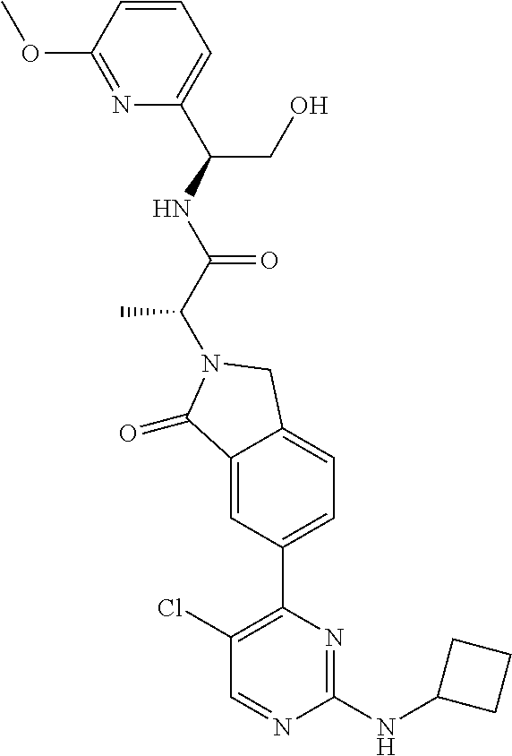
C1(=O)C2=CC(C3=C(Cl)C=NC(NC4CCC4)=N3)=CC=C2CN1C(C(NC(C1=CC=CC(OC)=N1)CO)=O)C
